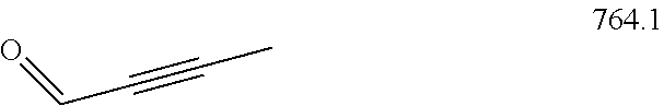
C(C#CC)=O
